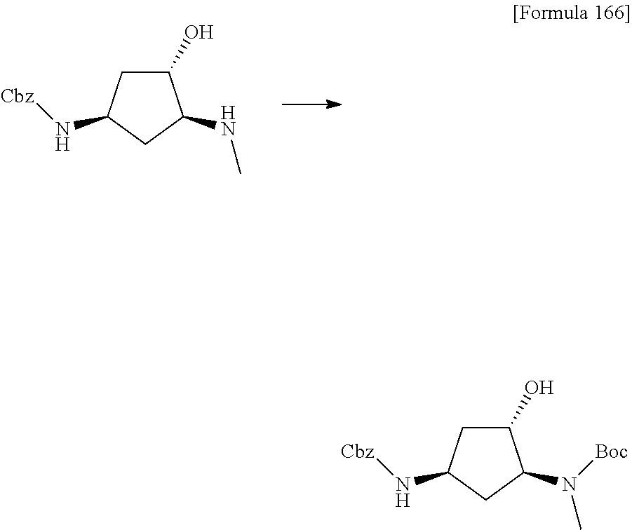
C1(O)CC(N[Cbz])CC1NC.C1(O)CC(N[Cbz])CC1N(C)[Boc]
